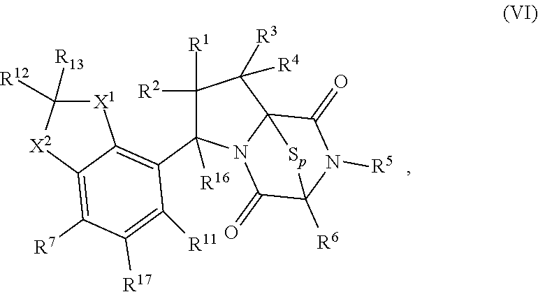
[X1]1C([R12])([R13])[X2]C2=C([R7])C([R17])=C([R11])C(C3([R16])C([R2])([R1])C([R4])([R3])C45N3C(=O)C([R6])(N([R5])C4=O)[Sp]5)=C12
